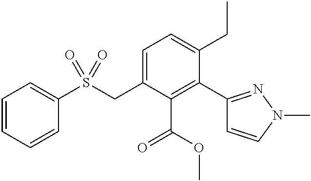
C1=CC=CC(S(CC2=CC=C(CC)C(C3=NN(C)C=C3)=C2C(OC)=O)(=O)=O)=C1
